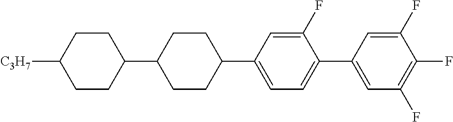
C1CC(C2CCC([C3H7])CC2)CCC1C1=CC=C(C2=CC(F)=C(F)C(F)=C2)C(F)=C1
